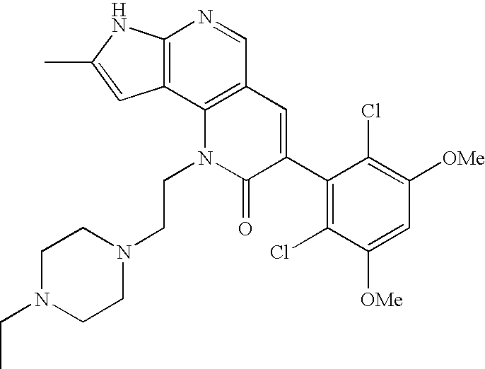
C12=C(C3=C(C=N1)C=C(C1=C(Cl)C([OMe])=CC([OMe])=C1Cl)C(=O)N3CCN1CCN(CC)CC1)C=C(C)N2
